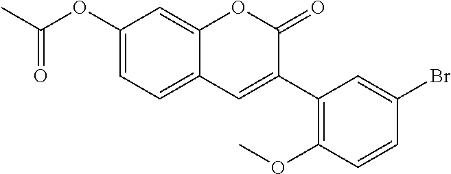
C1(OC(C)=O)=CC=C2C(=C1)OC(=O)C(C1=C(OC)C=CC(Br)=C1)=C2
